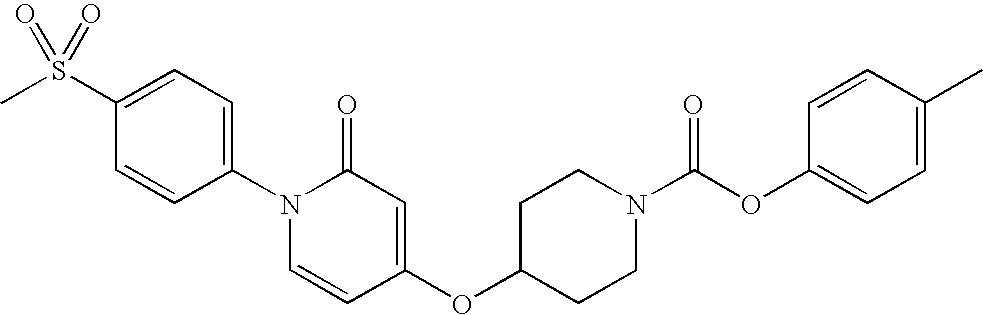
C1(S(C)(=O)=O)=CC=C(N2C=CC(OC3CCN(C(OC4=CC=C(C)C=C4)=O)CC3)=CC2=O)C=C1
